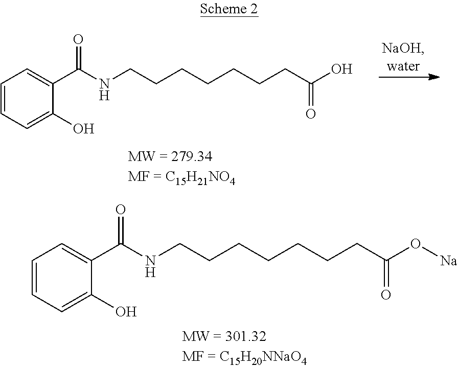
C(=O)(CCCCCCCNC(C1=CC=CC=C1O)=O)O[Na].N(C(C1=CC=CC=C1O)=O)CCCCCCCC(=O)O
